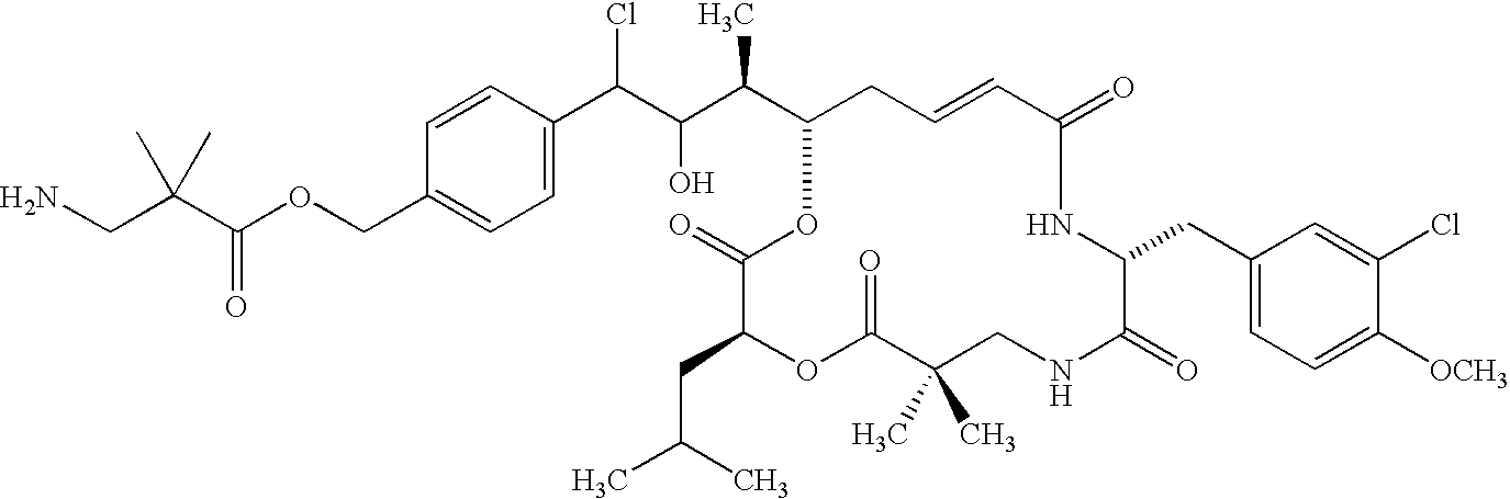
C1=CC(COC(C(CN)(C)C)=O)=CC=C1C(C(C(C1CC=CC(=O)NC(CC2=CC=C([OCH3])C(Cl)=C2)C(=O)NCC(C)(C)C(=O)OC(CC(C)C)C(=O)O1)C)O)Cl
